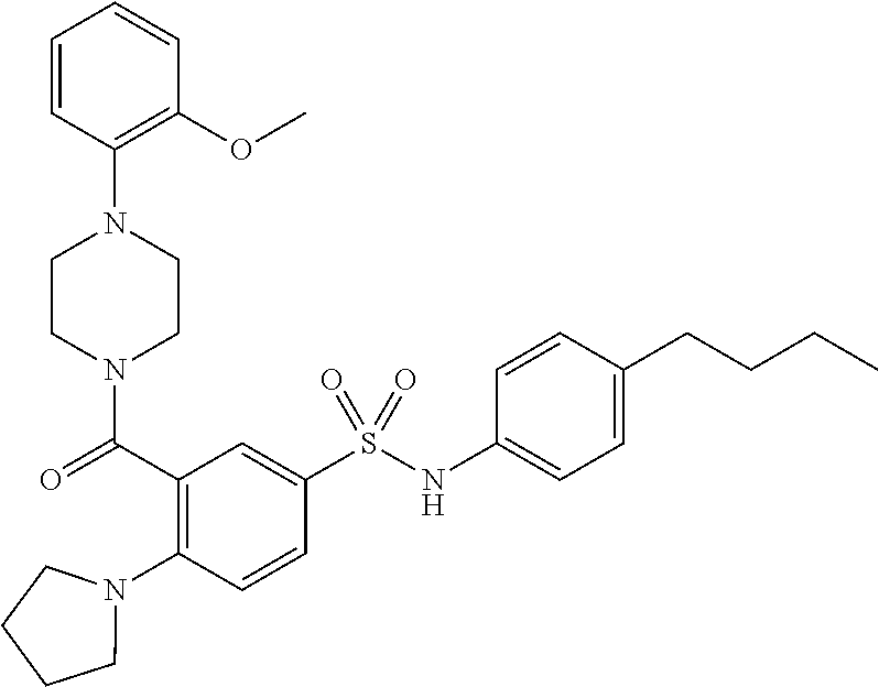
C1CN(C(=O)C2=C(N3CCCC3)C=CC(S(NC3=CC=C(CCCC)C=C3)(=O)=O)=C2)CCN1C1=C(OC)C=CC=C1
